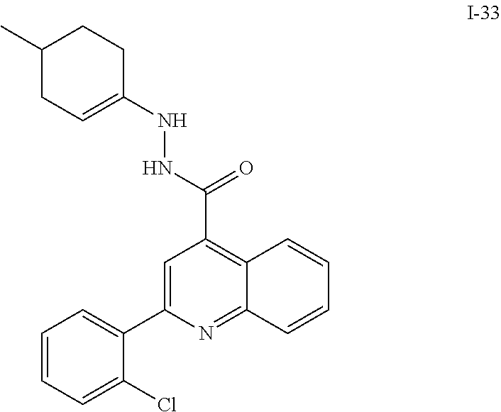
C1=C(C2=CC=CC=C2Cl)N=C2C(=C1C(NNC1=CCC(C)CC1)=O)C=CC=C2
